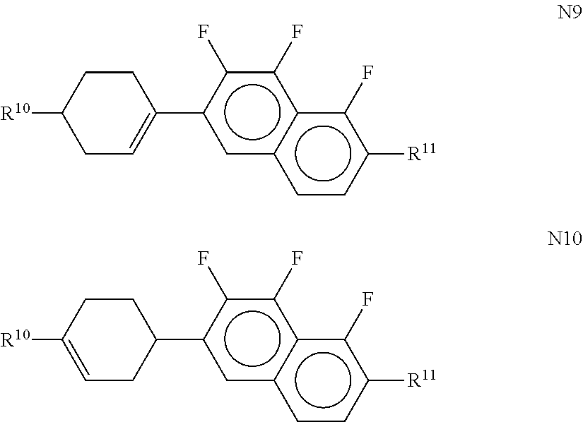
[R10]C1CC=C(c2cc3c(c(F)c2F)c(F)c([R11])cc3)CC1.[R10]C1=CCC(c2cc3c(c(F)c2F)c(F)c([R11])cc3)CC1
